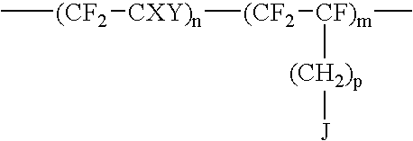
C[(CF2][CXY)n][(CF2][CF)m](C)[(CH2)p][J]
